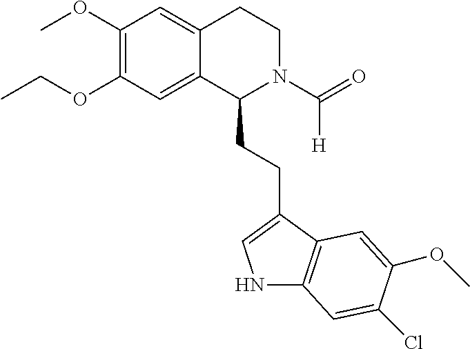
C(OC1=C(OC)C=C2C(=C1)C(CCC1=CNC3=C1C=C(OC)C(Cl)=C3)N(C(=O)[H])CC2)C
